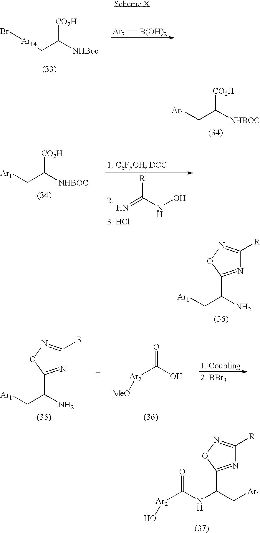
[Ar14](CC([NHBoc])[CO2H])Br.[Ar7][B(OH)2].[Ar1]CC([NHBOC])[CO2H].[Ar1]CC([NHBOC])[CO2H].[R]C(NO)=N.[Ar1]CC(N)C1=NC([R])=NO1.[Ar1]CC(N)C1=NC([R])=NO1.[Ar2](C(O)=O)[MeO].[Ar2](C(=O)NC(C[Ar1])C1=NC([R])=NO1)O
